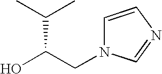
OC(CN1C=CN=C1)C(C)C
